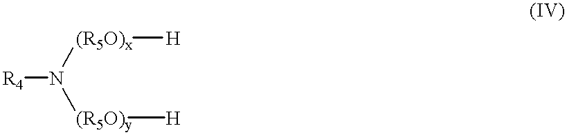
[R4]N([(R5O)y][H])[(R5O)x][H]
